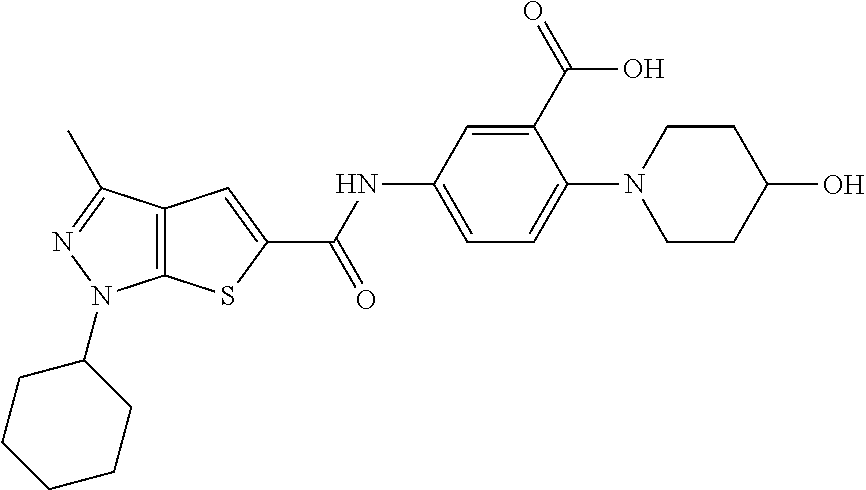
C12=C(C(C)=NN1C1CCCCC1)C=C(C(NC1=CC=C(N3CCC(O)CC3)C(C(=O)O)=C1)=O)S2
